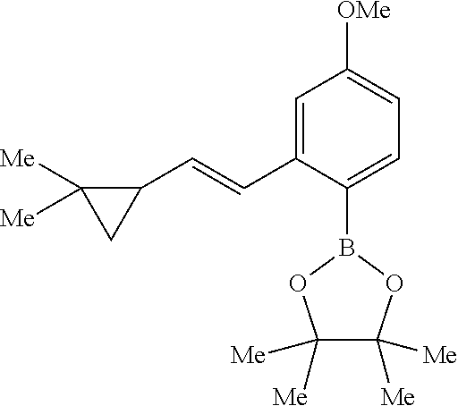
C1=C(C=CC2C([Me])([Me])C2)C(B2OC([Me])([Me])C([Me])([Me])O2)=CC=C1[OMe]
